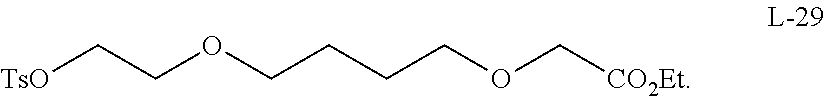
[TsO]CCOCCCCOC[CO2Et]
